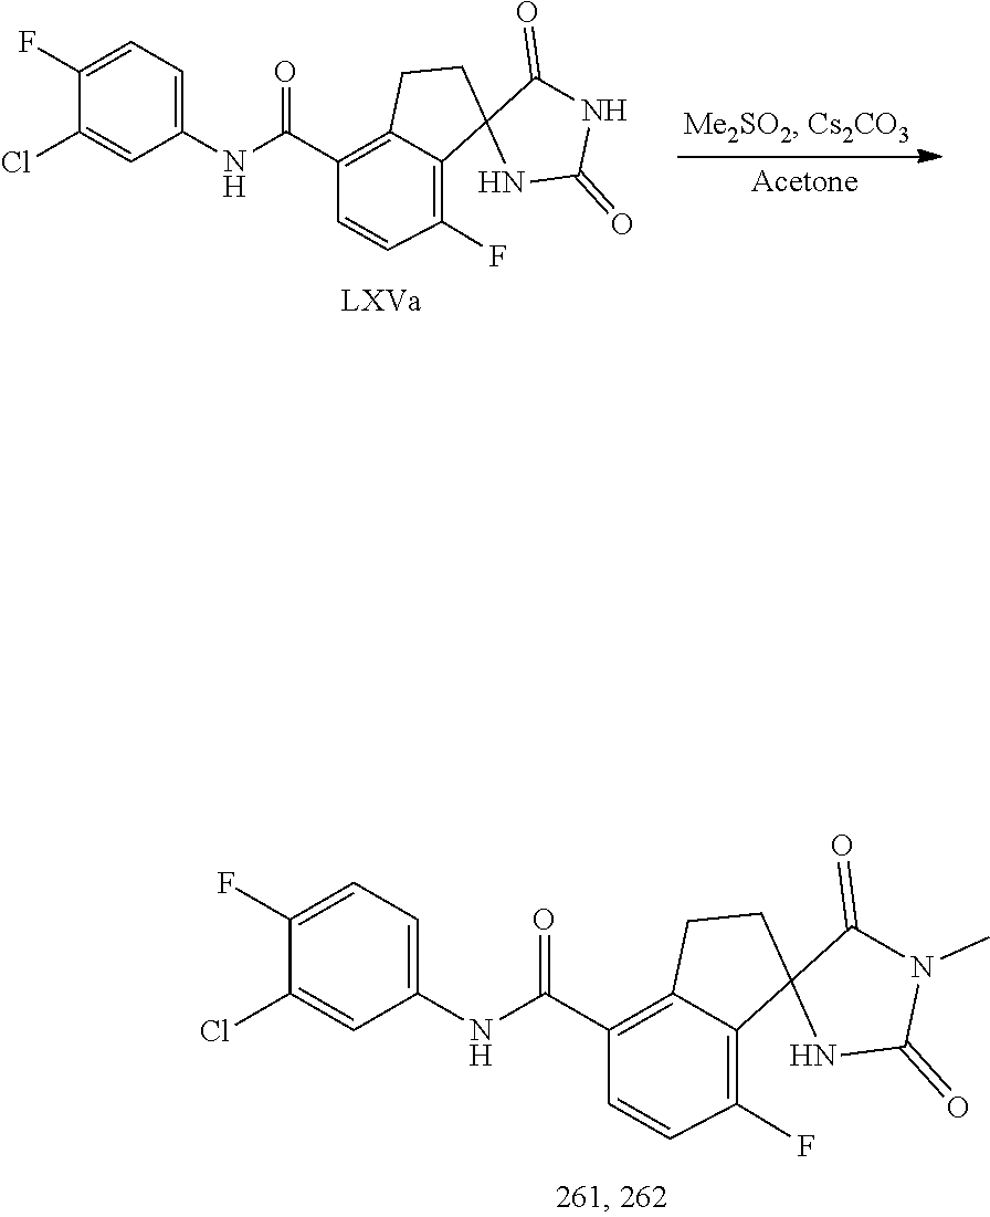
[LXVa].N(C(C1=C2C(=C(F)C=C1)C1(CC2)NC(=O)NC1=O)=O)C1=CC=C(F)C(Cl)=C1.N(C(C1=C2C(=C(F)C=C1)C1(CC2)NC(=O)N(C)C1=O)=O)C1=CC=C(F)C(Cl)=C1
